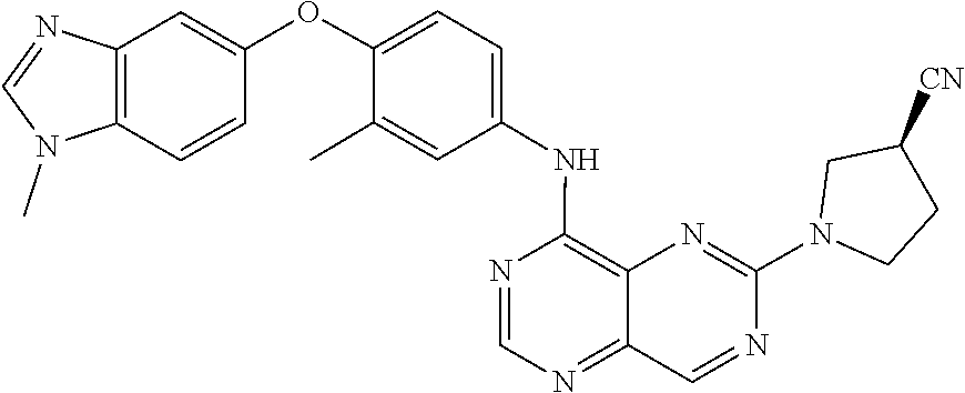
N1=CN=C2C(=C1NC1=CC=C(OC3=CC4=C(N(C)C=N4)C=C3)C(C)=C1)N=C(N1CCC([CN])C1)N=C2
